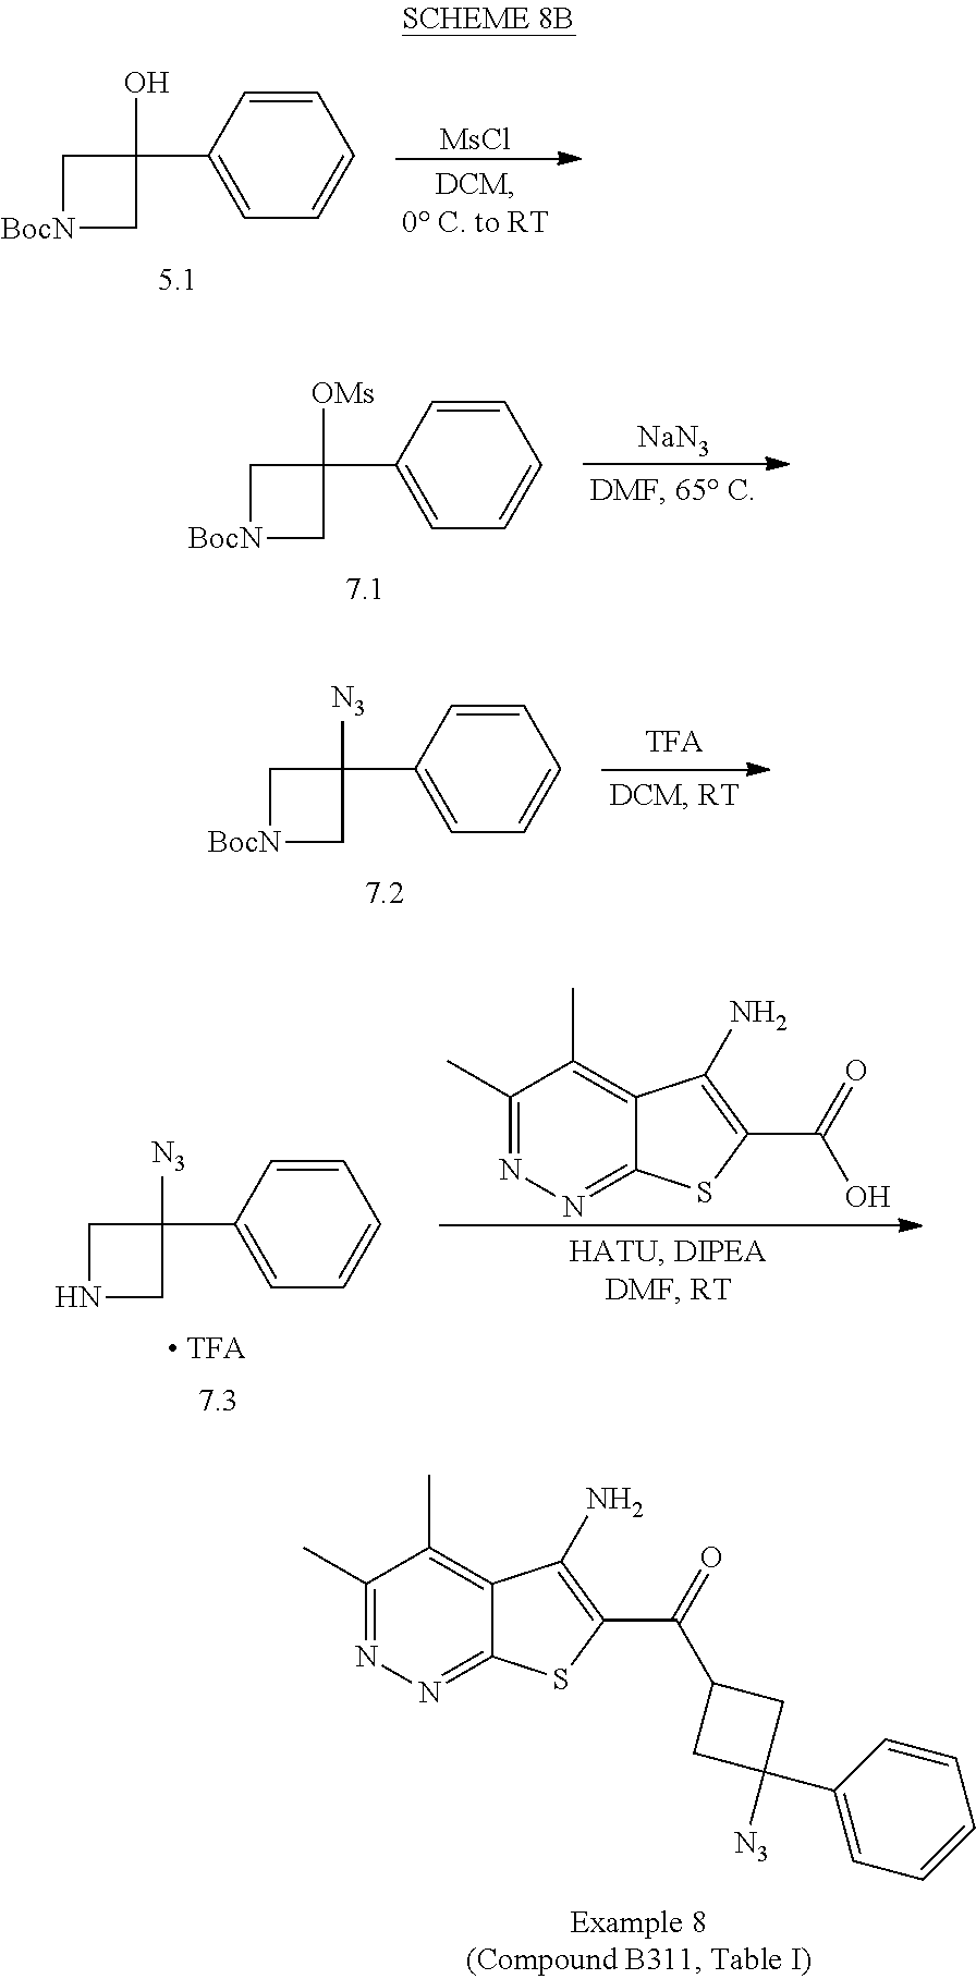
[MsCl].[BocN]1CC(O)(C2=CC=CC=C2)C1.[NaN3].[BocN]1CC([OMs])(C2=CC=CC=C2)C1.[BocN]1CC([N3])(C2=CC=CC=C2)C1.N1CC([N3])(C2=CC=CC=C2)C1.C1(C)=NN=C2C(=C1C)C(N)=C(C(O)=O)S2.C1(C)=NN=C2C(=C1C)C(N)=C(C(C1CC([N3])(C3=CC=CC=C3)C1)=O)S2
